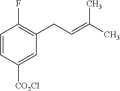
C1=CC([CO2Cl])=CC(CC=C(C)C)=C1F
